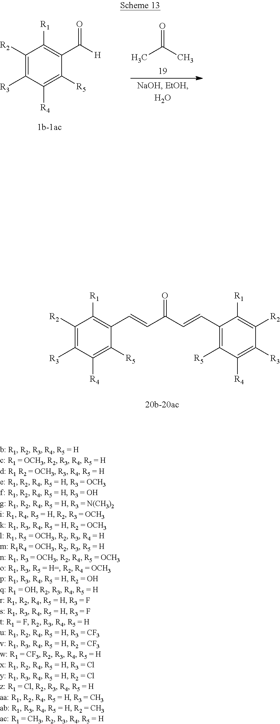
O=C(C)C.C1([R2])=C([R3])C([R4])=C([R5])C(C([H])=O)=C1[R1].C1([R2])=C([R3])C([R4])=C([R5])C(C=CC(C=CC2=C([R5])C([R4])=C([R3])C([R2])=C2[R1])=O)=C1[R1]
